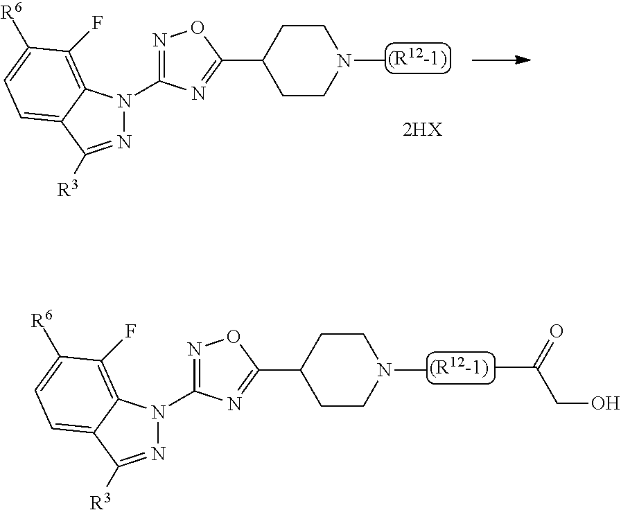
N1=C([R3])C2=CC=C([R6])C(F)=C2N1C1=NOC(C2CCN(C)CC2)=N1.[(R12-1)].CC(=O)CO.[(R12-1)].N1=C([R3])C2=CC=C([R6])C(F)=C2N1C1=NOC(C2CCN(C)CC2)=N1
